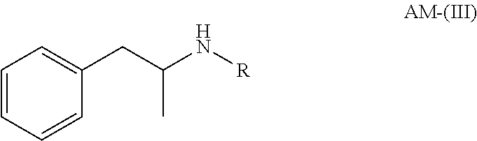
C1=CC(CC(N[R])C)=CC=C1
